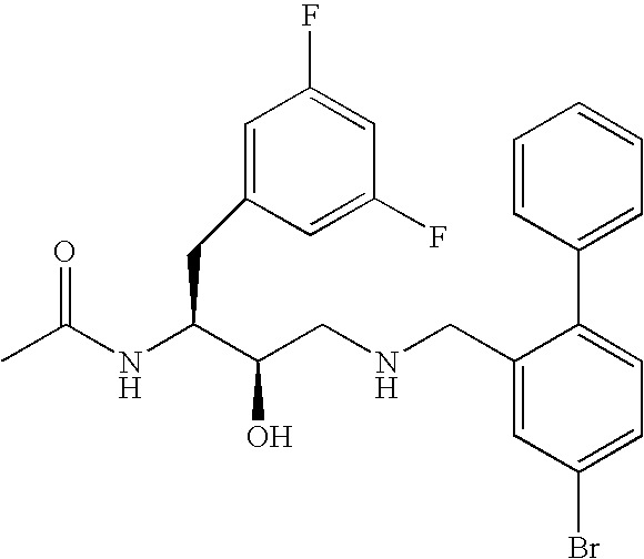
CC(NC(C(CNCC1=CC(Br)=CC=C1C1=CC=CC=C1)O)CC1=CC(F)=CC(F)=C1)=O
